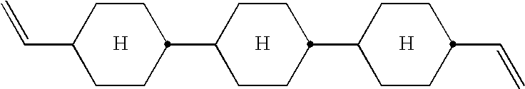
[H].[H].C1(C2CCC(C=C)CC2)CCC(C2CCC(C=C)CC2)CC1.[H]
